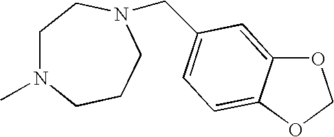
C1N(C)CCCN(CC2=CC=C3C(=C2)OCO3)C1
